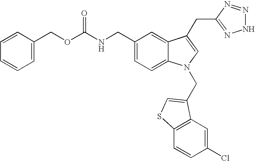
C1=CC(COC(NCC2=CC=C3C(=C2)C(CC2=NNN=N2)=CN3CC2=CSC3=C2C=C(Cl)C=C3)=O)=CC=C1
